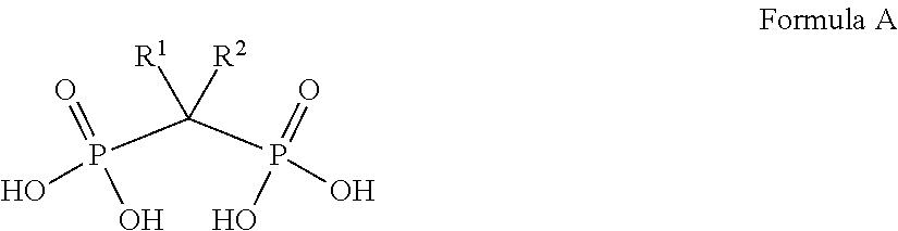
P(C(P(O)(=O)O)([R2])[R1])(O)(=O)O
